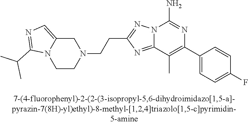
N12C(=NC(CCN3CC4=CN=C(C(C)C)N4CC3)=N1)C(C)=C(C1=CC=C(F)C=C1)N=C2N
